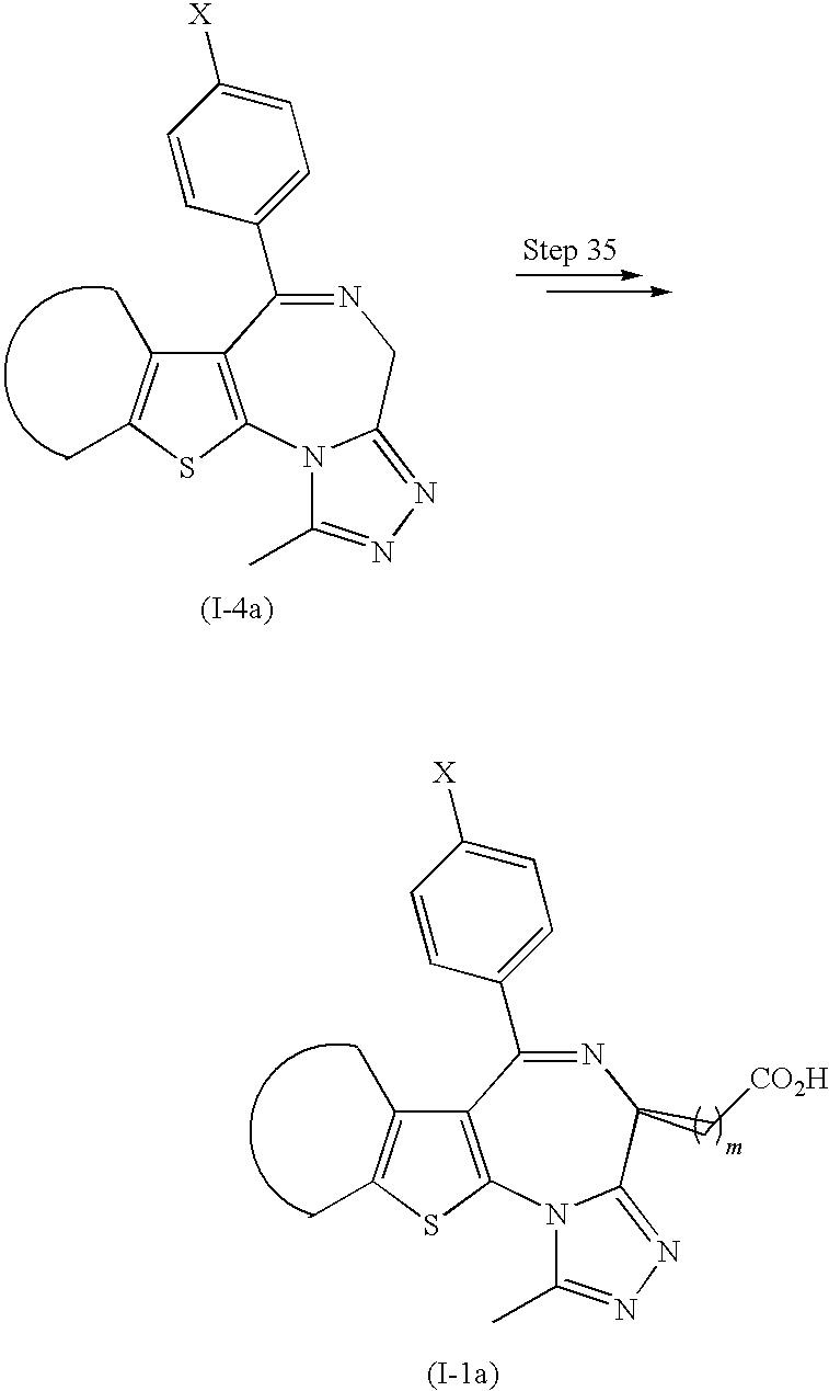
C1=CC(C2=NCC3=NN=C(C)N3C3=C2C(C)=C(C)S3)=CC=C1[X].C1=CC(C2=NC(C[CO2H])C3=NN=C(C)N3C3=C2C(C)=C(C)S3)=CC=C1[X]
